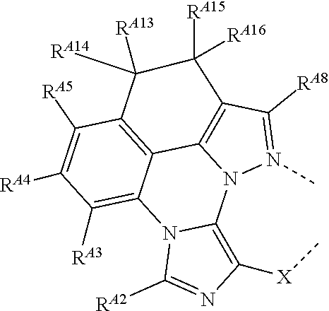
N12C3=C([X]C)N=C([RA2])N3C3=C([RA3])C([RA4])=C([RA5])C4=C3C1=C(C([RA8])=N2C)C([RA15])([RA16])C4([RA13])[RA14]
